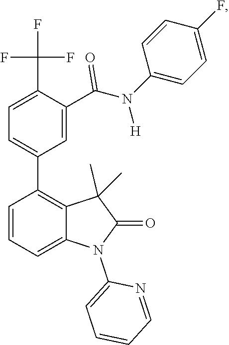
C1=C(C(F)(F)F)C(C(N(C2=CC=C(F)C=C2)[H])=O)=CC(C2=C3C(=CC=C2)N(C2=CC=CC=N2)C(=O)C3(C)C)=C1
